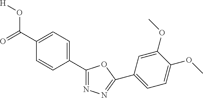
[H]OC(C1=CC=C(C2=NN=C(C3=CC=C(OC)C(OC)=C3)O2)C=C1)=O
